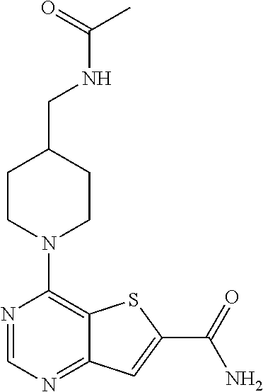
N1=CN=C2C(=C1N1CCC(CNC(C)=O)CC1)SC(C(=O)N)=C2
